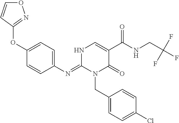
C1(OC2=CC=C(N=C3N(CC4=CC=C(Cl)C=C4)C(=O)C(C(=O)NCC(F)(F)F)=CN3)C=C2)=NOC=C1
